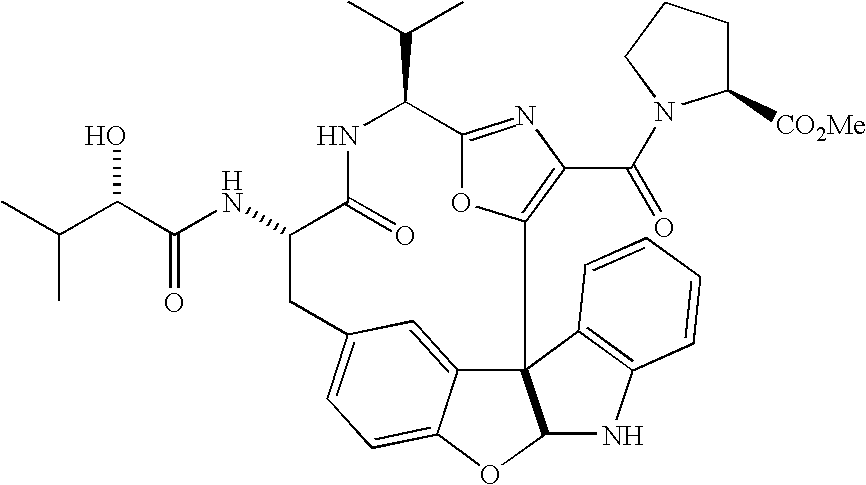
C123C4=CC(=CC=C4OC1NC1=C2C=CC=C1)CC(NC(=O)C(O)C(C)C)C(=O)NC(C(C)C)C1=NC(C(=O)N2C([CO2Me])CCC2)=C3O1
